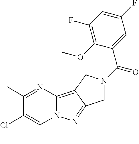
C12=C3C(=NN1C(C)=C(Cl)C(C)=N2)CN(C(=O)C1=CC(F)=CC(F)=C1OC)C3
